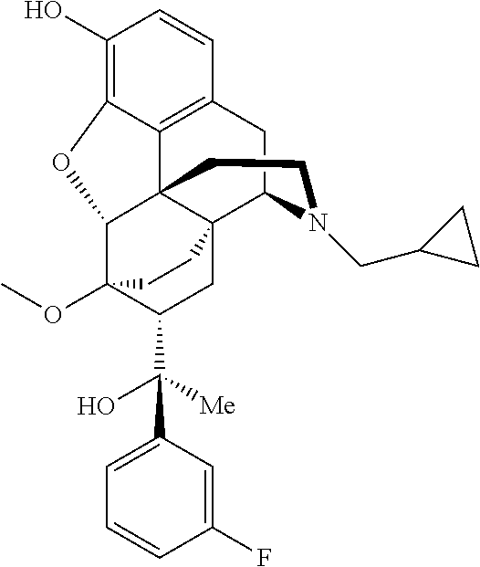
C1(O)=C2C3=C(C=C1)CC1N(CC4CC4)CCC34C(C3(OC)C(C([Me])(O)C5=CC=CC(F)=C5)CC41CC3)O2
